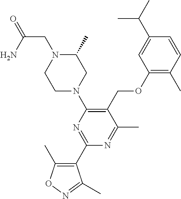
C1(OCC2=C(N3CC(C)N(CC(=O)N)CC3)N=C(C3=C(C)ON=C3C)N=C2C)=C(C)C=CC(C(C)C)=C1
